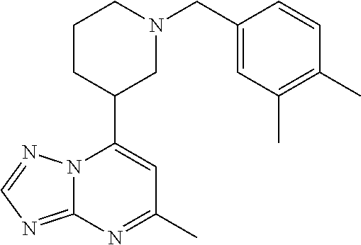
N12C(=NC=N1)N=C(C)C=C2C1CN(CC2=CC(C)=C(C)C=C2)CCC1
